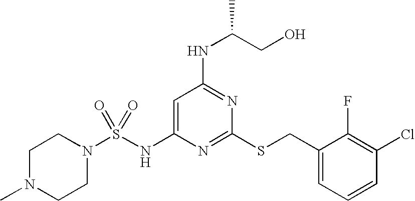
C1=C(NS(N2CCN(C)CC2)(=O)=O)N=C(SCC2=CC=CC(Cl)=C2F)N=C1NC(CO)C
